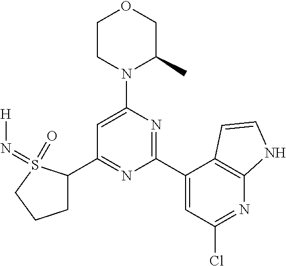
C1(C2=NC(C3=CC(Cl)=NC4=C3C=CN4)=NC(N3C(C)COCC3)=C2)CCCS1(=O)=N[H]
